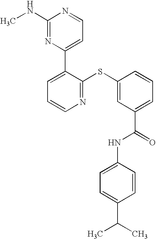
N1=C(SC2=CC(C(=O)NC3=CC=C(C(C)C)C=C3)=CC=C2)C(C2=CC=NC(NC)=N2)=CC=C1
